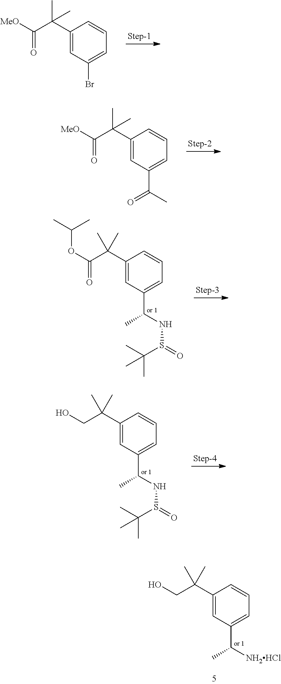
C1=C(C(C(=O)[MeO])(C)C)C=CC=C1Br.C1=C(C(C(=O)[MeO])(C)C)C=CC=C1C(C)=O.C1(C(C(OC(C)C)=O)(C)C)=CC(C(NS(=O)C(C)(C)C)C)=CC=C1.C1(C(CO)(C)C)=CC(C(NS(=O)C(C)(C)C)C)=CC=C1.C1(C(CO)(C)C)=CC(C([NH2HCl])C)=CC=C1
